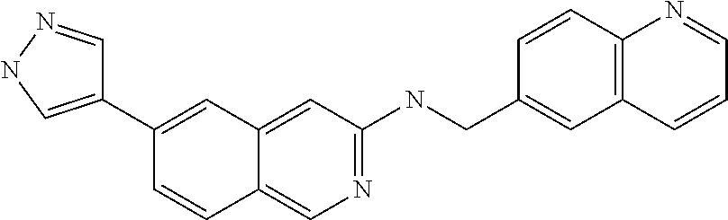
C1=CC2=CN=C(NCC3=CC4=C(C=C3)N=CC=C4)C=C2C=C1C1=CNN=C1
